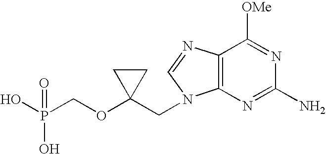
OP(COC1(CN2C3=C(N=C2)C([OMe])=NC(N)=N3)CC1)(O)=O
